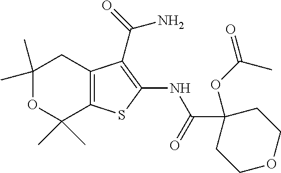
C1(C)(C)OC(C)(C)C2=C(C1)C(C(N)=O)=C(NC(=O)C1(OC(=O)C)CCOCC1)S2
